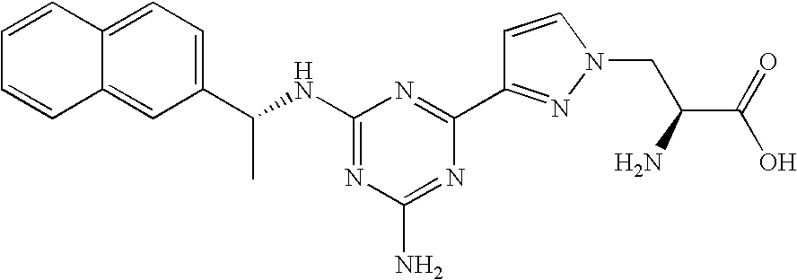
C1(NC(C2=CC=C3C(=C2)C=CC=C3)C)=NC(N)=NC(C2=NN(CC(C(=O)O)N)C=C2)=N1
